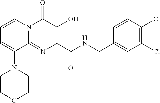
C1=CN2C(=NC(C(NCC3=CC(Cl)=C(Cl)C=C3)=O)=C(O)C2=O)C(N2CCOCC2)=C1
